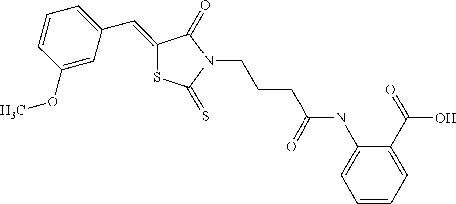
C1(=CC2=CC=CC(OC)=C2)SC(=S)N(CCCC(NC2=CC=CC=C2C(=O)O)=O)C1=O
